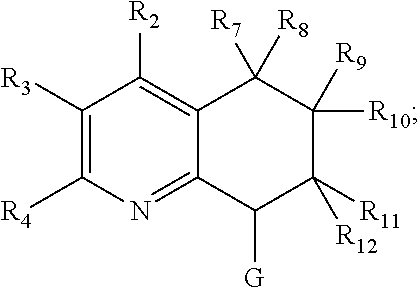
C1([R3])=C([R4])N=C2C(=C1[R2])C([R7])([R8])C([R10])([R9])C([R11])([R12])C2[G]
